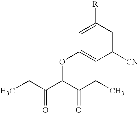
CCC(C(C(CC)=O)OC1=CC([CN])=CC([R])=C1)=O
